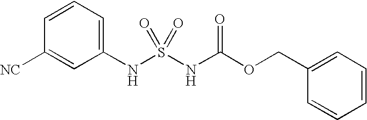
C1(NS(NC(OCC2=CC=CC=C2)=O)(=O)=O)=CC=CC([NC])=C1
